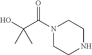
N1(C(C(O)(C)C)=O)CCNCC1
